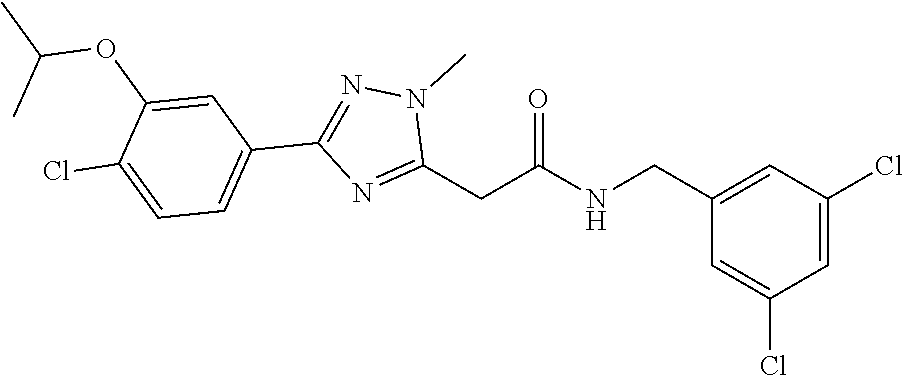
C1=C(Cl)C=C(CNC(CC2=NC(C3=CC=C(Cl)C(OC(C)C)=C3)=NN2C)=O)C=C1Cl
